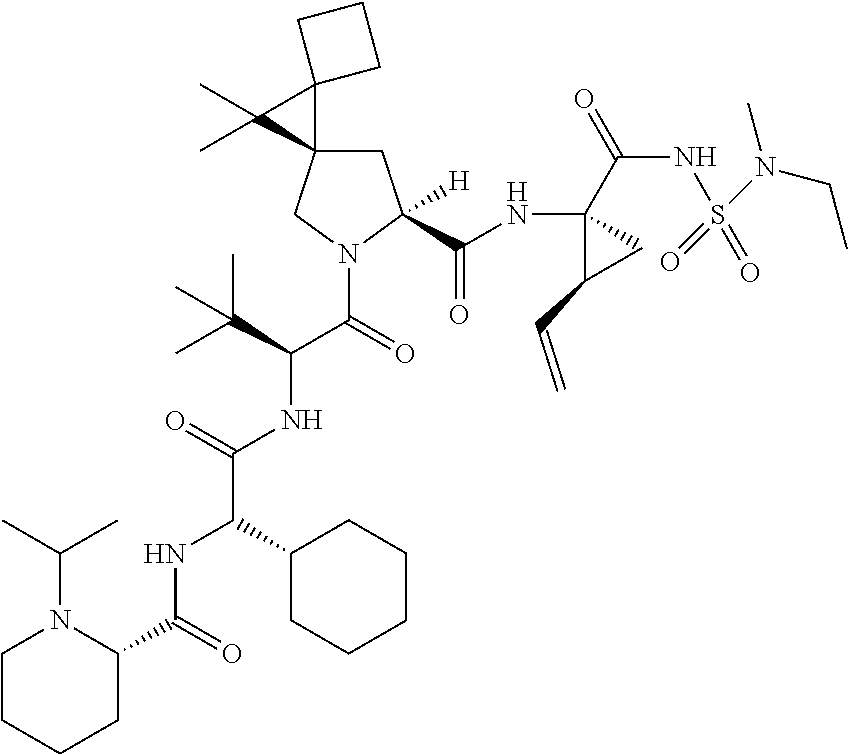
C1C2(CN(C(C(NC(C(NC(C3CCCCN3C(C)C)=O)C3CCCCC3)=O)C(C)(C)C)=O)C1(C(NC1(C(=O)NS(N(CC)C)(=O)=O)C(C=C)C1)=O)[H])C1(C2(C)C)CCC1
